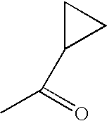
C(C1CC1)(=O)C
